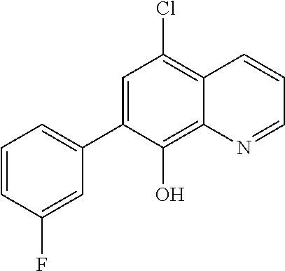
C1=CC(F)=CC(C2=CC(Cl)=C3C(=C2O)N=CC=C3)=C1
